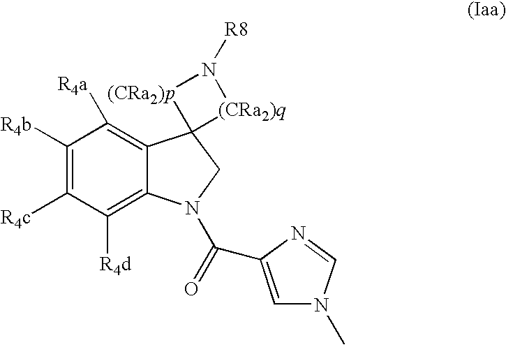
C1([R4b])=C([R4c])C([R4d])=C2C(=C1[R4a])C1(CN2C(=O)C2=CN(C)C=N2)[(CRa2)q]N([R8])[(CRa2)p]1
